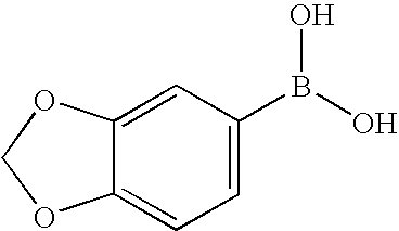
C1=C(B(O)O)C=C2C(=C1)OCO2
